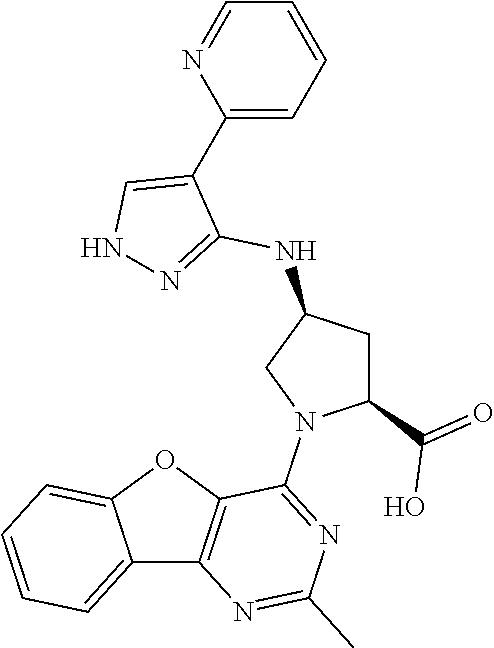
C12=CC=CC=C1OC1=C2N=C(C)N=C1N1C(C(=O)O)CC(NC2=NNC=C2C2=CC=CC=N2)C1
